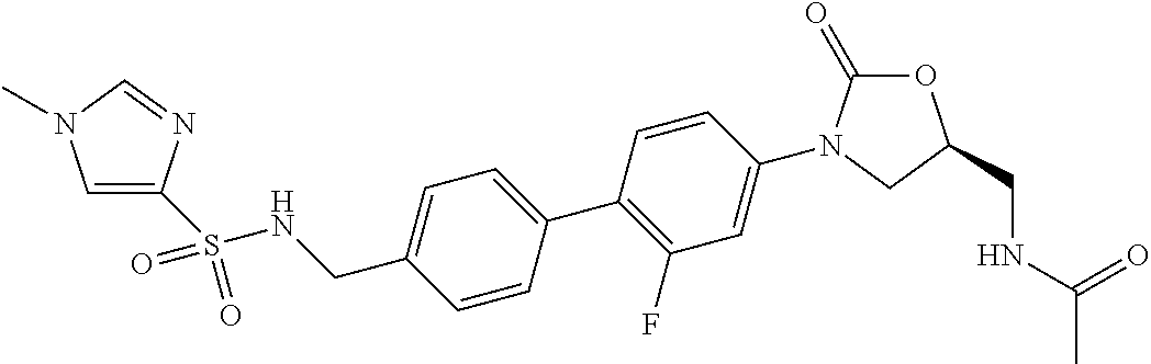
C(NC(=O)C)C1OC(=O)N(C2=CC(F)=C(C3=CC=C(CNS(=O)(=O)C4=CN(C)C=N4)C=C3)C=C2)C1
